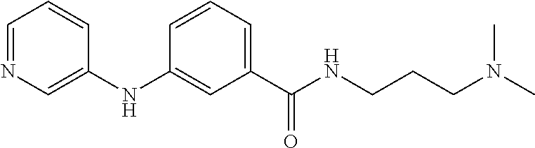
C1=NC=C(NC2=CC(C(NCCCN(C)C)=O)=CC=C2)C=C1
